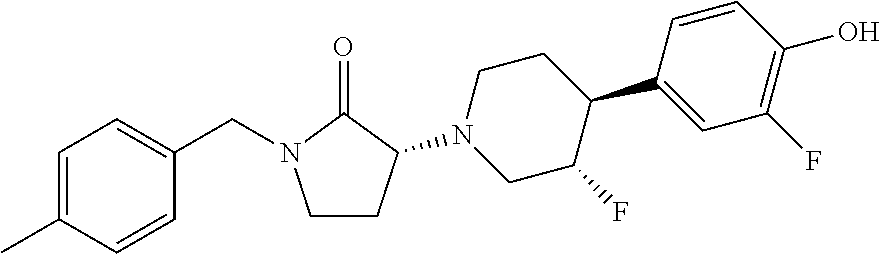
C1=C(C)C=CC(CN2CCC(N3CC(F)C(C4=CC(F)=C(O)C=C4)CC3)C2=O)=C1
